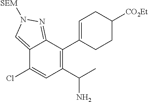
C12=CN([SEM])N=C1C(C1=CCC([CO2Et])CC1)=C(C(C)N)C=C2Cl
